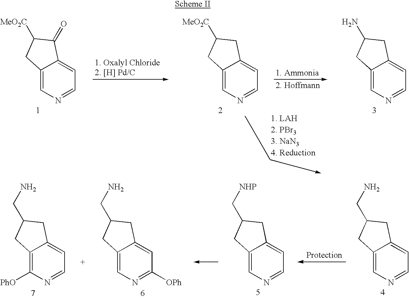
C12=CN=CC=C1C(=O)C([MeO2C])C2.C12=CN=CC=C1CC([MeO2C])C2.C12=CN=CC=C1CC(N)C2.C12=CN=CC=C1CC(CN)C2.C12=CN=CC=C1CC(C[NHP])C2.C12=CN=C([OPh])C=C1CC(CN)C2.C12=C([PhO])N=CC=C1CC(CN)C2
